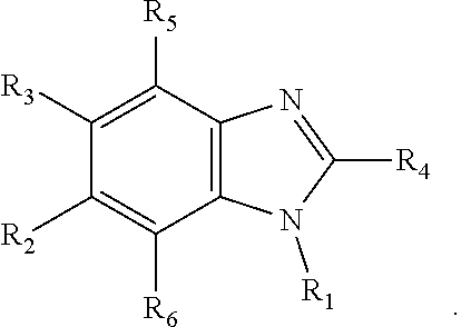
C1([R3])=C([R5])C2=C(C([R6])=C1[R2])N([R1])C([R4])=N2
